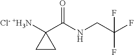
[Cl- +H3N]C1(C(NCC(F)(F)F)=O)CC1
